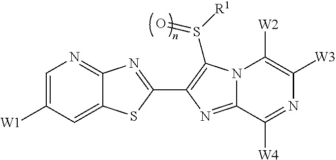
C12=CC([W1])=CN=C1N=C(C1=C(S([R1])=O)N3C(=N1)C([W4])=NC([W3])=C3[W2])S2
